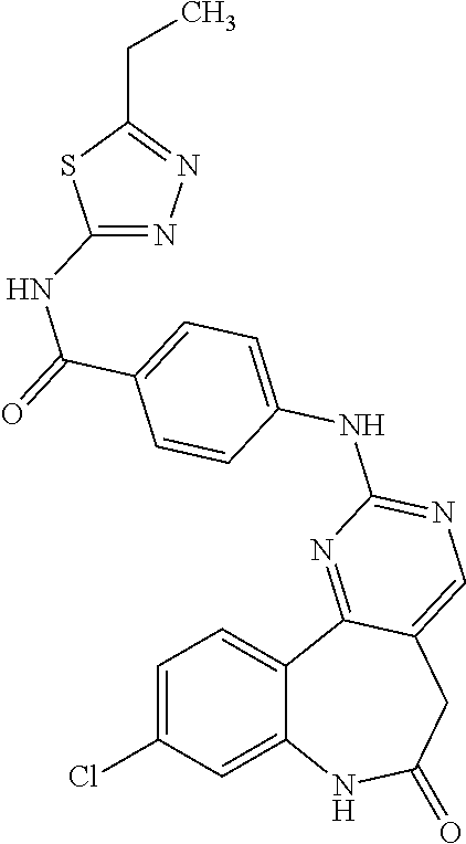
C1=C(Cl)C=C2C(=C1)C1=NC(NC3=CC=C(C(=O)NC4=NN=C(CC)S4)C=C3)=NC=C1CC(=O)N2
